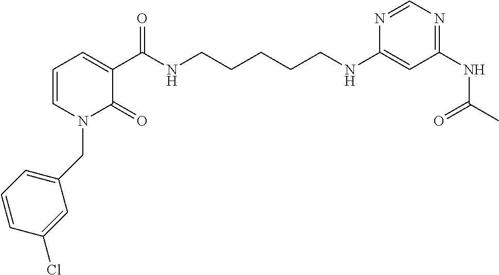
C1=CN(CC2=CC=CC(Cl)=C2)C(=O)C(C(NCCCCCNC2=CC(NC(C)=O)=NC=N2)=O)=C1
